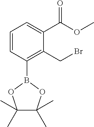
C1=CC(B2OC(C)(C)C(C)(C)O2)=C(CBr)C(C(OC)=O)=C1
